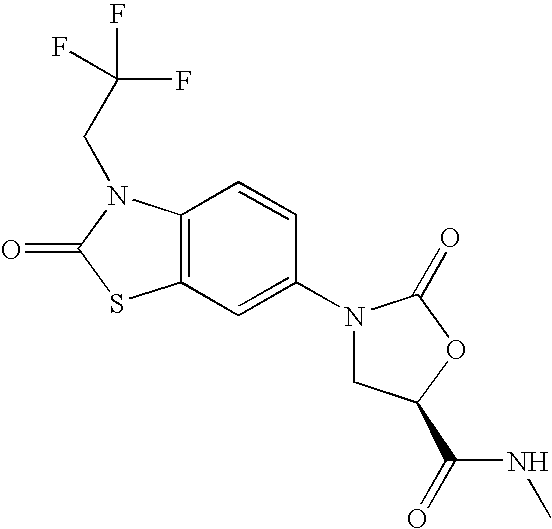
C12=C(C=CC(N3CC(C(NC)=O)OC3=O)=C1)N(CC(F)(F)F)C(=O)S2
